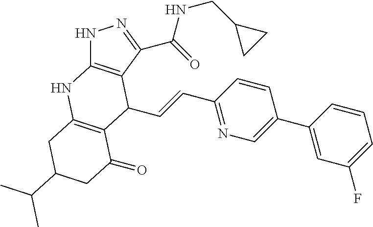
N1C2=C(C(C(=O)NCC3CC3)=N1)C(C=CC1=NC=C(C3=CC(F)=CC=C3)C=C1)C1=C(N2)CC(C(C)C)CC1=O
